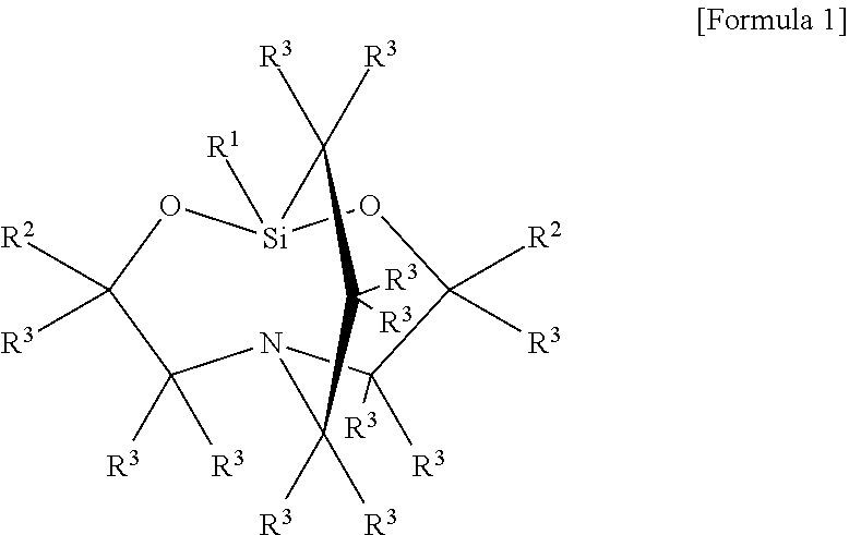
N12C([R3])([R3])C([R2])([R3])O[Si]([R1])(OC([R3])([R2])C1([R3])[R3])C([R3])([R3])C([R3])([R3])C2([R3])[R3]
